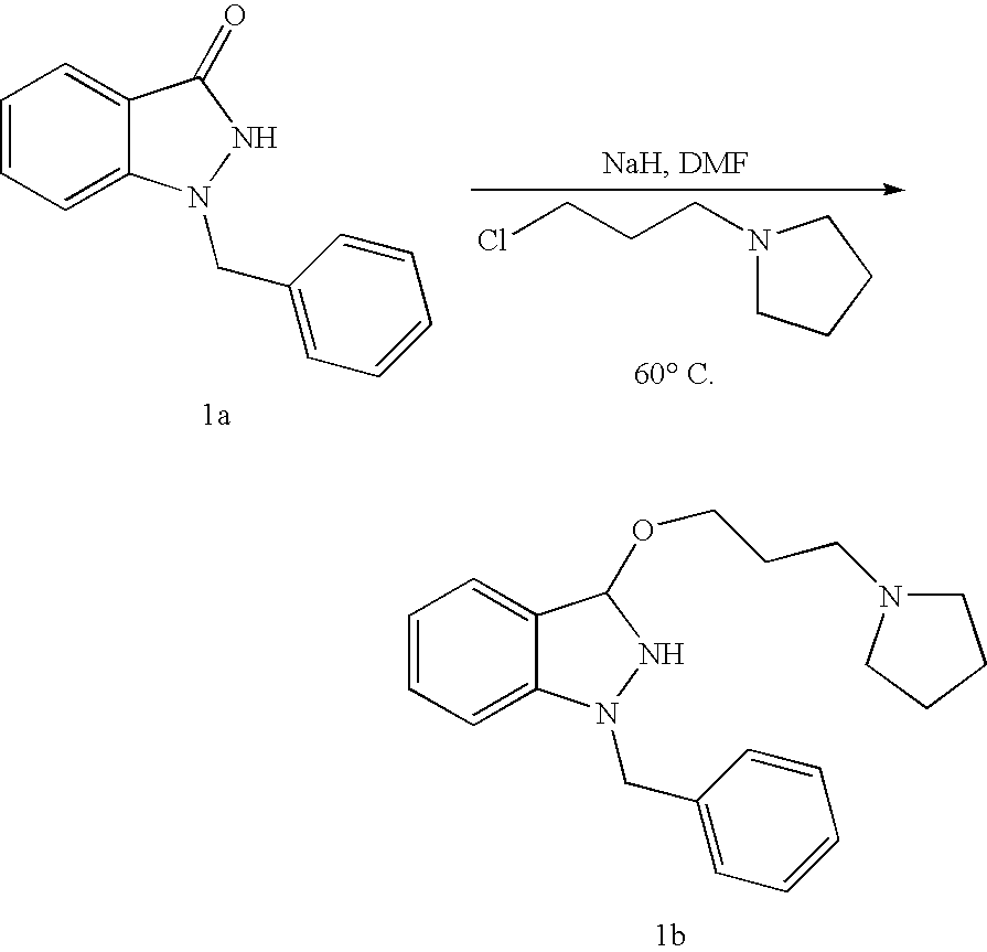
C1=CC=C2C(=C1)C(=O)NN2CC1=CC=CC=C1.ClCCCN1CCCC1.C1=CC=C2C(=C1)C(OCCCN1CCCC1)NN2CC1=CC=CC=C1
